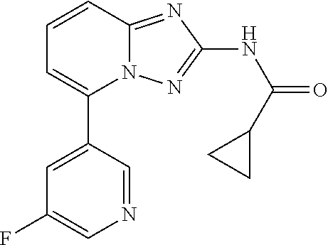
C1=C(C2=CC=CC3=NC(NC(=O)C4CC4)=NN23)C=NC=C1F
